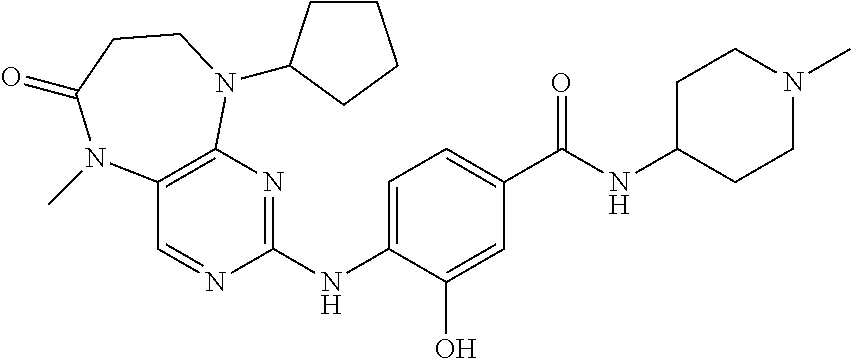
C12=C(N=C(NC3=CC=C(C(NC4CCN(C)CC4)=O)C=C3O)N=C1)N(C1CCCC1)CCC(=O)N2C
